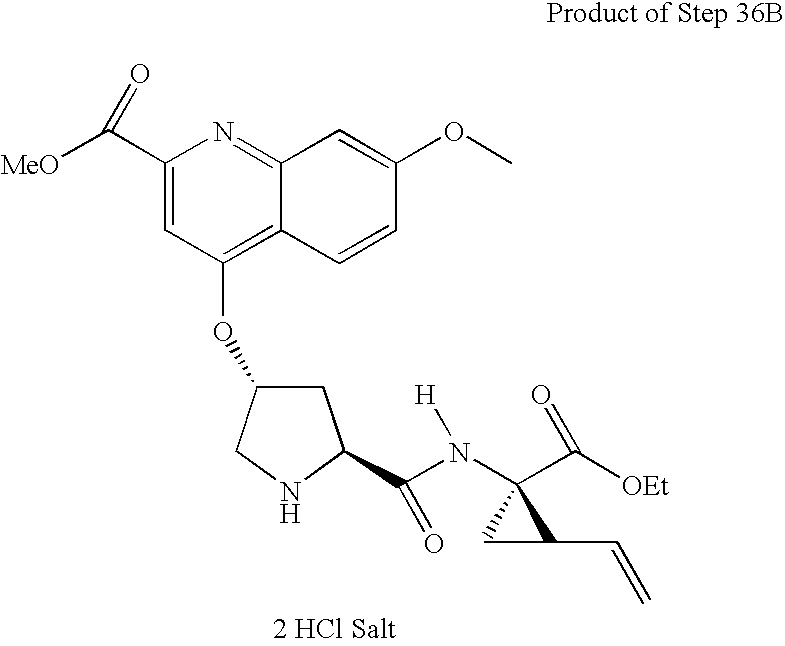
C1(C([MeO])=O)=CC(OC2CC(C(N([H])C3(C([OEt])=O)CC3C=C)=O)NC2)=C2C(=N1)C=C(OC)C=C2
